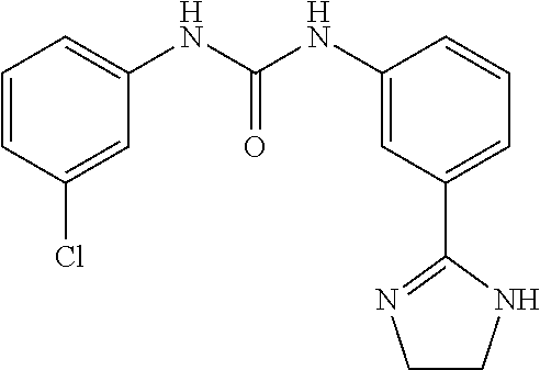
C1=CC(Cl)=CC(NC(NC2=CC(C3=NCCN3)=CC=C2)=O)=C1
